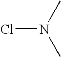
ClN(C)C
